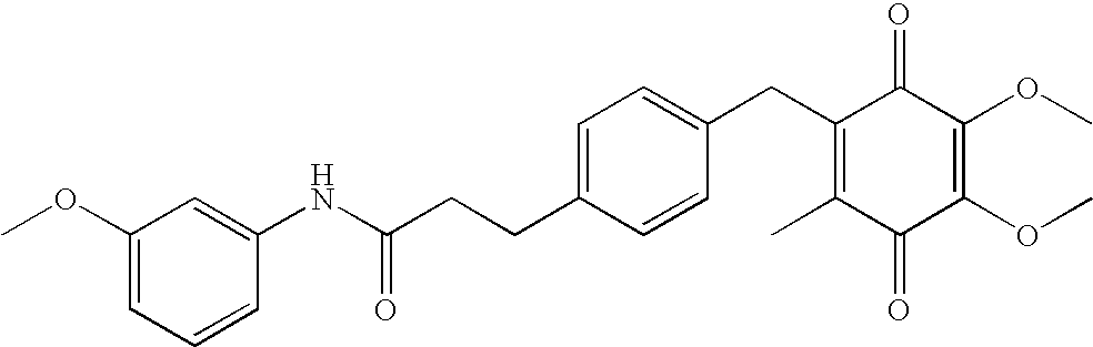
C1(=O)C(C)=C(CC2=CC=C(CCC(=O)NC3=CC(OC)=CC=C3)C=C2)C(=O)C(OC)=C1OC
